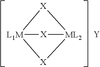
[L1M]12[X][ML2]([X]1)[X]2.[Y]
